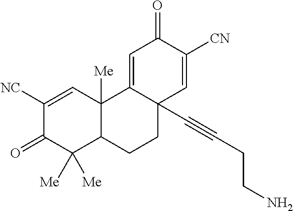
C1([NC])=CC2([Me])C(C([Me])([Me])C1=O)CCC1(C#CCCN)C2=CC(=O)C([CN])=C1
